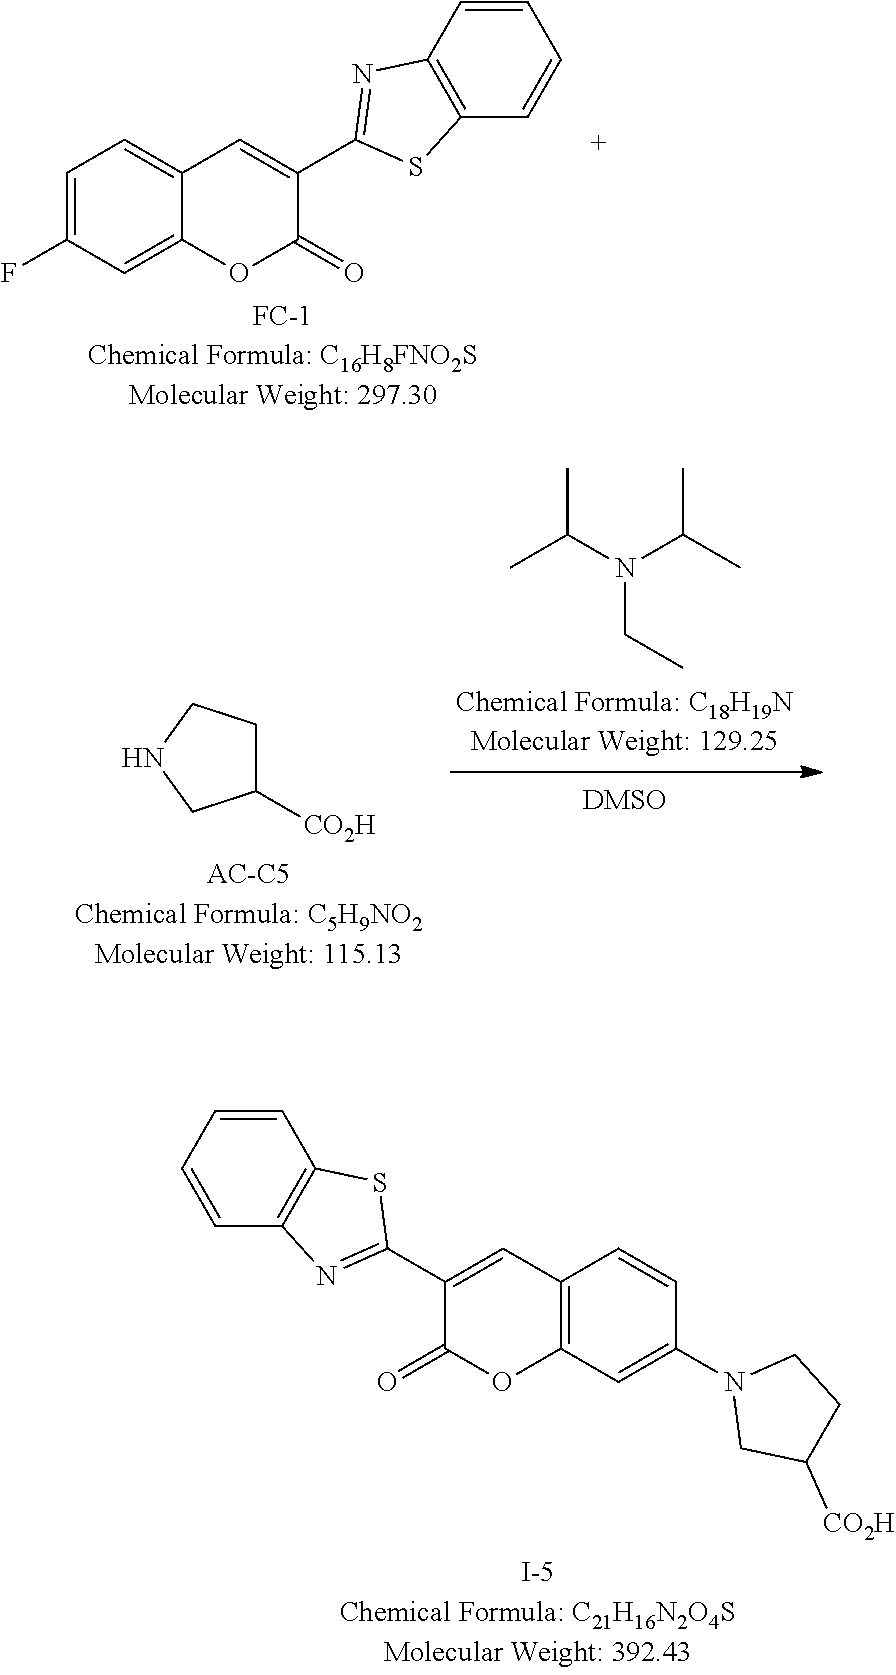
C12=C(C=CC=C1)SC(C1=CC3=CC=C(F)C=C3OC1=O)=N2.N(CC)(C(C)C)C(C)C.C1CC([CO2H])CN1.C1CC([CO2H])CN1C1=CC2=C(C=C(C3=NC4=C(C=CC=C4)S3)C(=O)O2)C=C1
